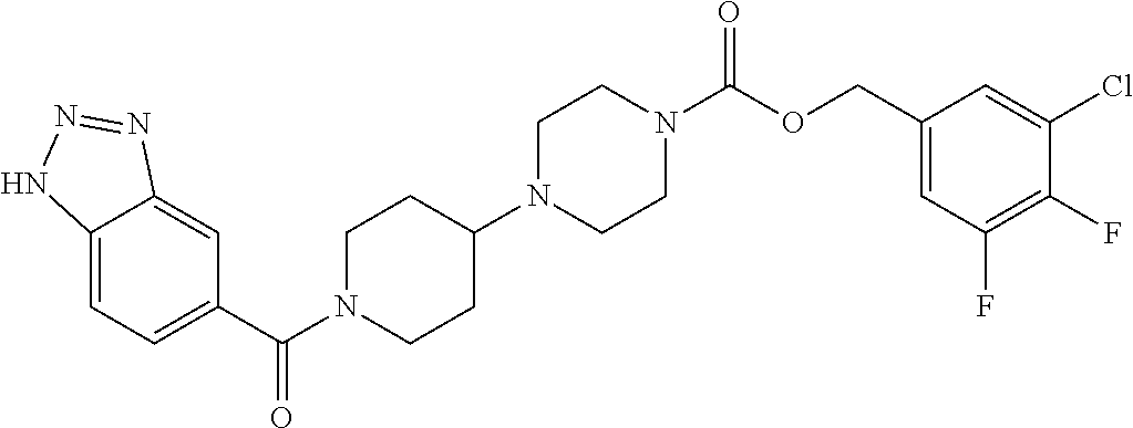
C12=CC=C(C(=O)N3CCC(N4CCN(C(=O)OCC5=CC(F)=C(F)C(Cl)=C5)CC4)CC3)C=C1N=NN2
